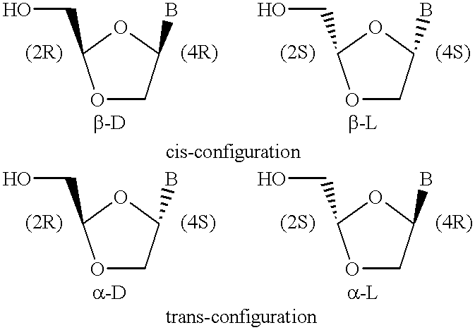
O1CC(B)OC1CO.O1CC(B)OC1CO.O1CC(B)OC1CO.O1CC(B)OC1CO
